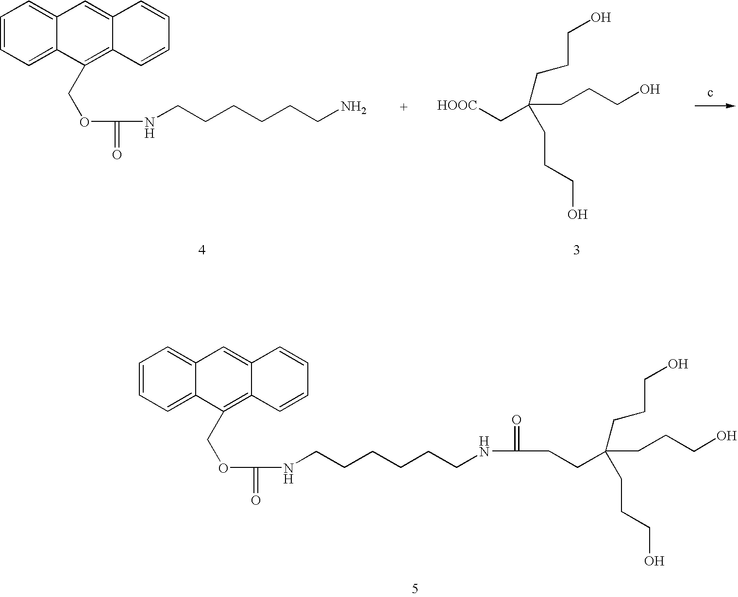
C1=CC=C2C(=C1)C=C1C(=C2COC(NCCCCCCN)=O)C=CC=C1.[HOOC]CC(CCCO)(CCCO)CCCO.C1=CC=C2C(=C1)C=C1C(=C2COC(NCCCCCCNC(CCC(CCCO)(CCCO)CCCO)=O)=O)C=CC=C1
